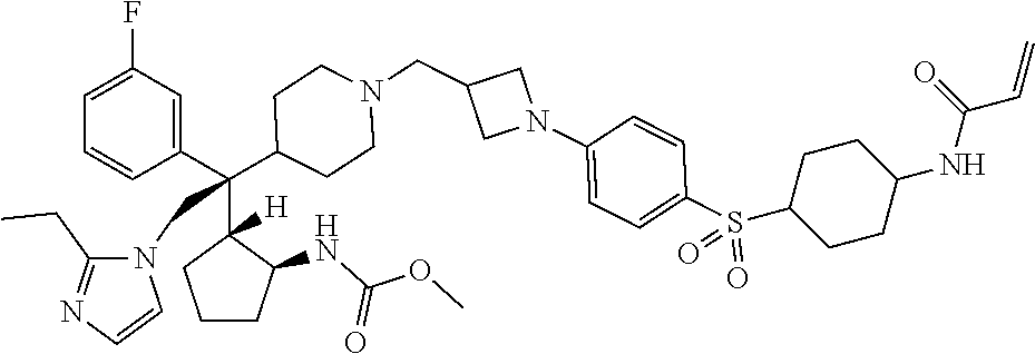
C1=C(F)C=C(C(C2([H])CCCC2NC(OC)=O)(C2CCN(CC3CN(C4=CC=C(S(=O)(=O)C5CCC(NC(=O)C=C)CC5)C=C4)C3)CC2)CN2C(CC)=NC=C2)C=C1
